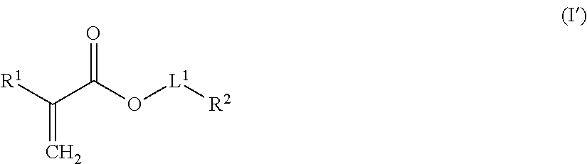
C(=C)([R1])C(O[L1][R2])=O
